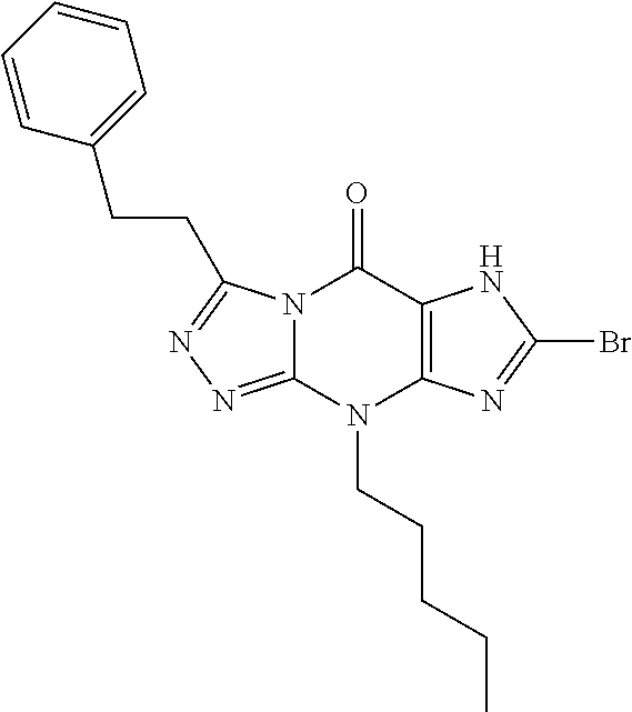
N12C(=NN=C1CCC1=CC=CC=C1)N(CCCCC)C1=C(C2=O)NC(Br)=N1
